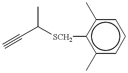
CC(C#C)[SCH2]c1c(C)cccc1C
